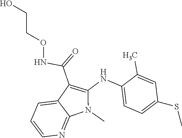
N(C(C1=C(NC2=CC=C(SC)C=C2C)N(C)C2=NC=CC=C12)=O)OCCO
